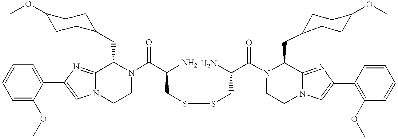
N12C(=NC(C3=CC=CC=C3OC)=C1)C(CC1CCC(OC)CC1)N(C(C(N)CSSCC(C(N1C(CC3CCC(OC)CC3)C3=NC(C4=C(OC)C=CC=C4)=CN3CC1)=O)N)=O)CC2
